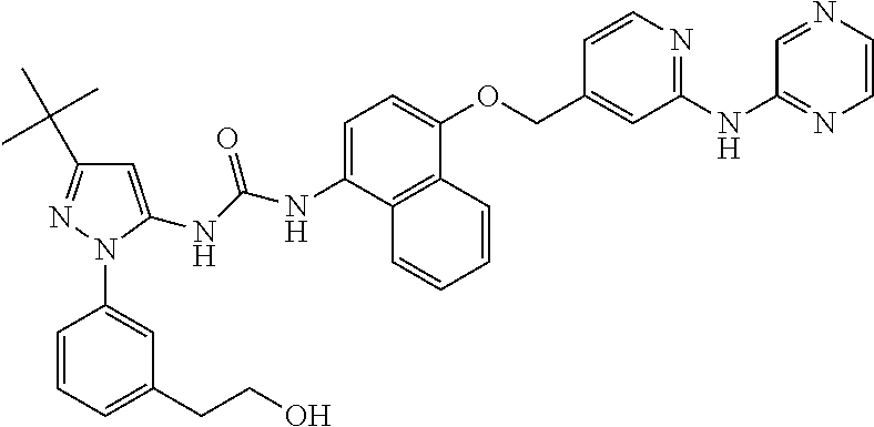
C1=C(NC(=O)NC2=CC(C(C)(C)C)=NN2C2=CC(CCO)=CC=C2)C2=C(C(OCC3=CC(NC4=NC=CN=C4)=NC=C3)=C1)C=CC=C2
